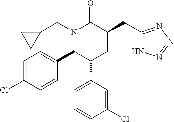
C1=C(Cl)C=CC(C2C(C3=CC=CC(Cl)=C3)CC(CC3=NN=NN3)C(=O)N2CC2CC2)=C1
